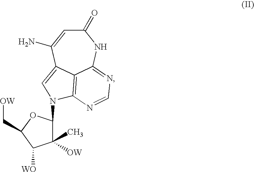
C1(=O)C=C(N)C2=CN(C3C(C)([OW])C([WO])C(C[OW])O3)C3=C2C(=NC=N3)N1
